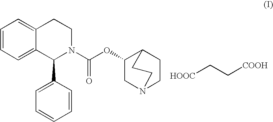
C1=CC=C2C(=C1)CCN(C(OC1CN3CCC1CC3)=O)C2C1=CC=CC=C1.[HOOC]CC[COOH]
